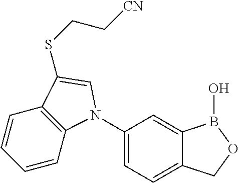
C1(N2C3=C(C=CC=C3)C(SCC[CN])=C2)=CC=C2C(=C1)B(O)OC2
